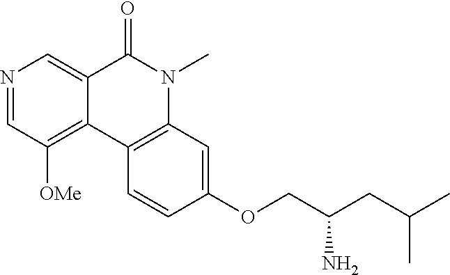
N1=CC([OMe])=C2C(=C1)C(=O)N(C)C1=C2C=CC(OCC(CC(C)C)N)=C1
